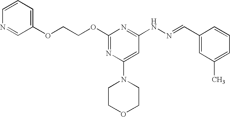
C1=CN=CC(OCCOC2=NC(N3CCOCC3)=CC(NN=CC3=CC(C)=CC=C3)=N2)=C1
